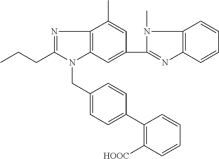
C12=C(C=CC=C1)N=C(C1=CC3=C(C(C)=C1)N=C(CCC)N3CC1=CC=C(C3=C([HOOC])C=CC=C3)C=C1)N2C
